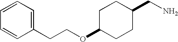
C1(CCOC2CCC(CN)CC2)=CC=CC=C1
